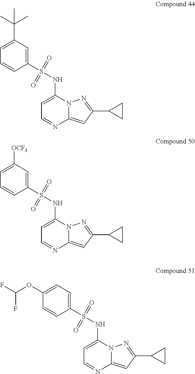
C1=C([OCF3])C=C(S(NC2=CC=NC3=CC(C4CC4)=NN23)(=O)=O)C=C1.C1(OC(F)F)=CC=C(S(NC2=CC=NC3=CC(C4CC4)=NN23)(=O)=O)C=C1.C1=C(C(C)(C)C)C=C(S(NC2=CC=NC3=CC(C4CC4)=NN23)(=O)=O)C=C1
